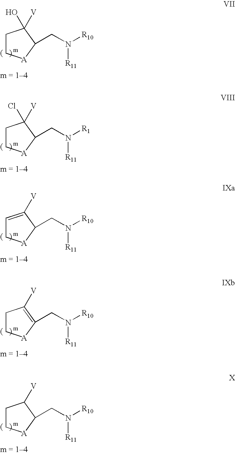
C1C[A]C(CN([R10])[R11])C1(O)[V].C1C[A]C(CN([R1])[R11])C1(Cl)[V].C1=C([V])C(CN([R10])[R11])[A]C1.C1C[A]C(CN([R10])[R11])=C1[V].C1C[A]C(CN([R10])[R11])C1[V]
